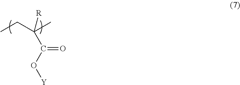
C(=O)(O[Y])C([R])(C)CC
